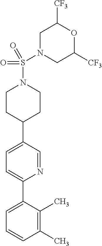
C1(C)=C(C)C(C2=CC=C(C3CCN(S(N4CC([CF3])OC([CF3])C4)(=O)=O)CC3)C=N2)=CC=C1
